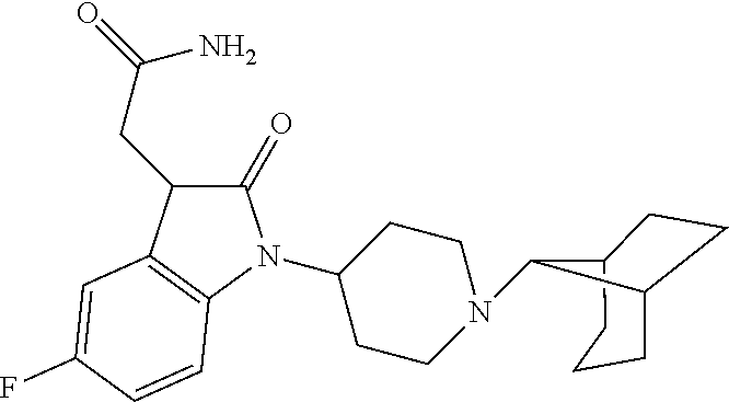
C12CCCC(CC1)C2N1CCC(N2C(=O)C(CC(=O)N)C3=C2C=CC(F)=C3)CC1
